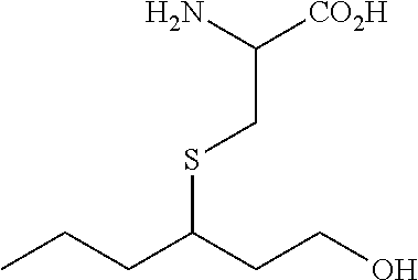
CCCC(CCO)SCC([CO2H])N
